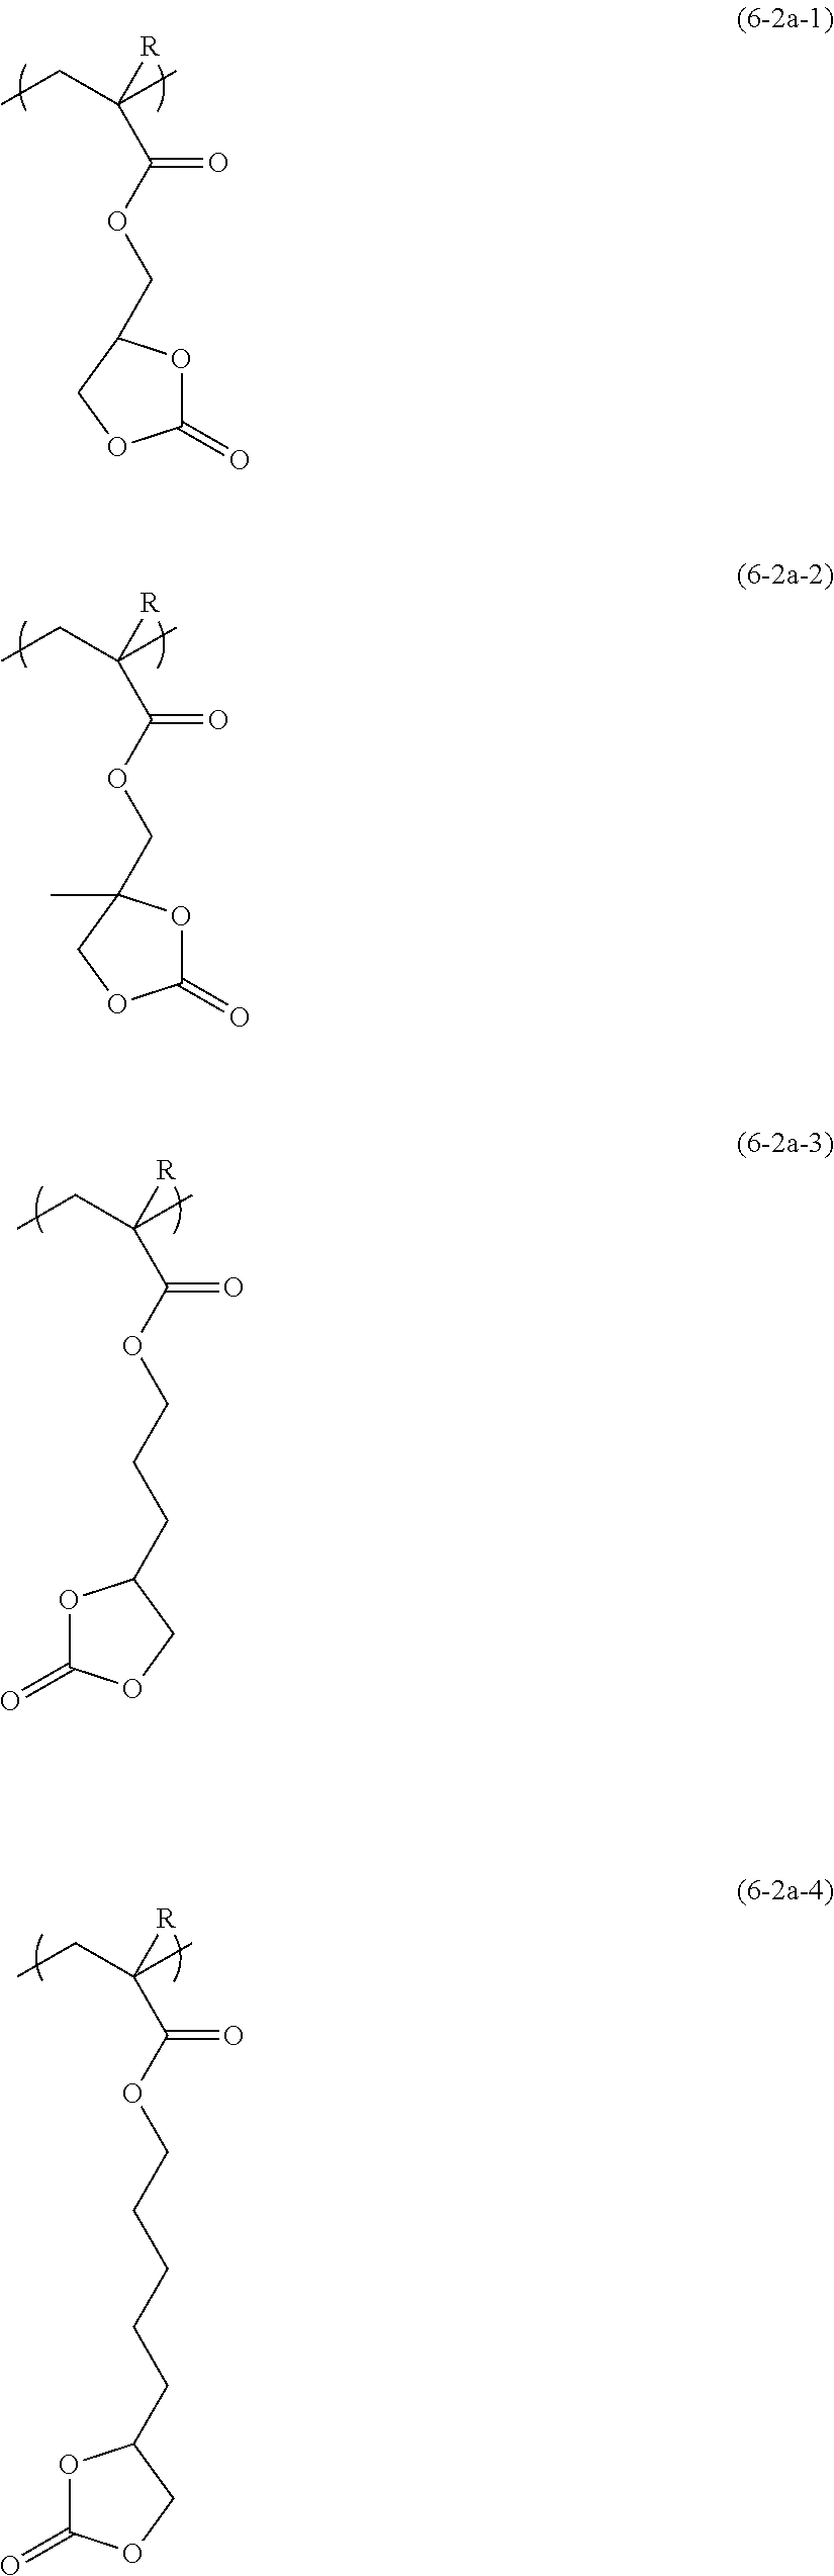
O(C(C([R])(CC)C)=O)CC1OC(=O)OC1.O(C(C([R])(CC)C)=O)CC1(C)OC(=O)OC1.O(C(C([R])(CC)C)=O)CCCC1OC(=O)OC1.O(C(C([R])(CC)C)=O)CCCCCC1OC(=O)OC1
